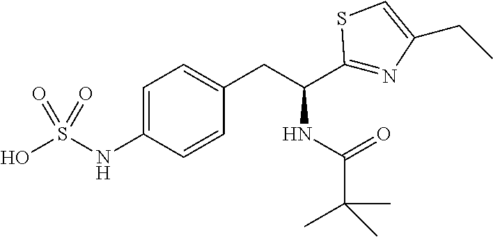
C1=C(NS(O)(=O)=O)C=CC(CC(C2=NC(CC)=CS2)NC(C(C)(C)C)=O)=C1
